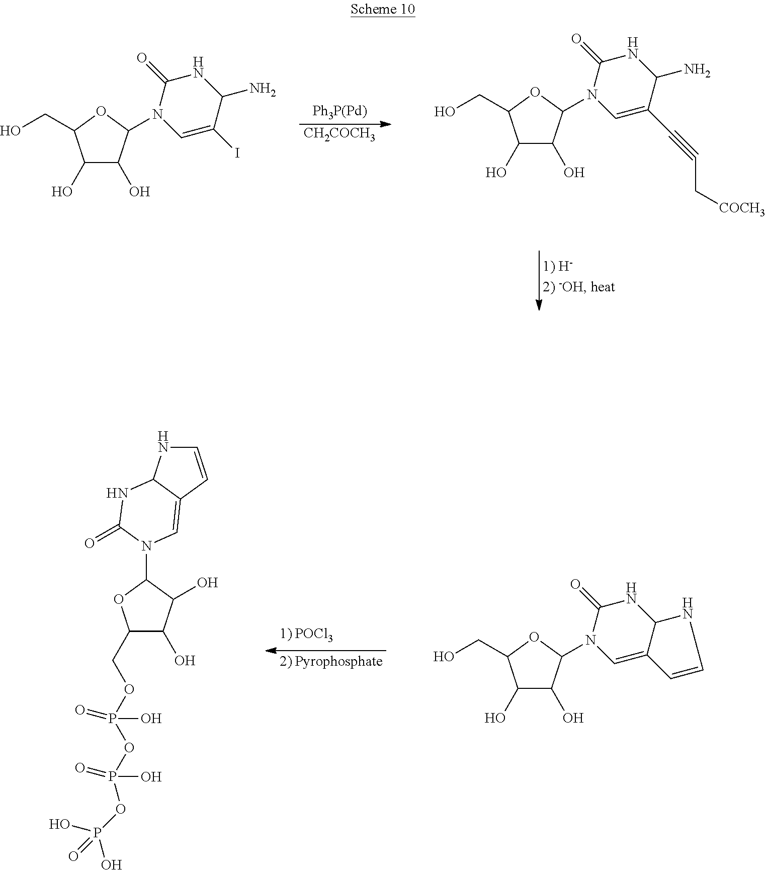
C1(O)C(O)C(N2C(=O)NC(N)C(I)=C2)OC1CO.[Ph3P(Pd)].[CH2COCH3].C1(O)C(O)C(N2C(=O)NC(N)C(C#CC[COCH3])=C2)OC1CO.C1(O)C(O)C(N2C(=O)NC3C(=C2)C=CN3)OC1CO.C1=CC2=CN(C3OC(COP(=O)(OP(O)(=O)OP(O)(O)=O)O)C(O)C3O)C(=O)NC2N1
